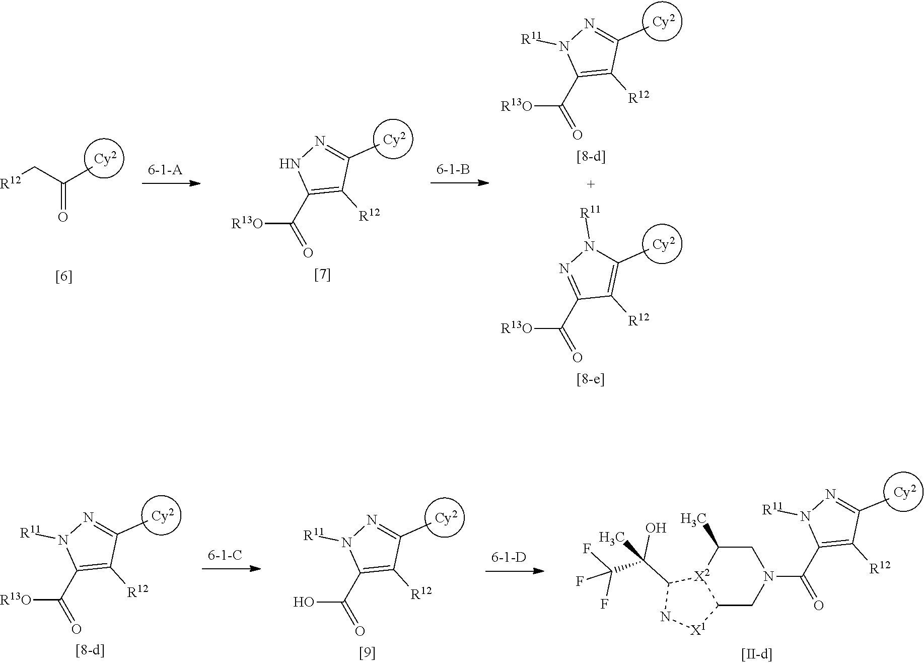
[R12]CC(C)=O.[R13O]C(C1=C([R12])C(C)=NN1)=O.[R13O]C(C1=C([R12])C(C)=NN1[R11])=O.[R13O]C(C1=NN([R11])C(C)=C1[R12])=O.[R13O]C(C1=C([R12])C(C)=NN1[R11])=O.OC(C1=C([R12])C(C)=NN1[R11])=O.N1(C(C2=C([R12])C(C)=NN2[R11])=O)CC(C)[X2]2C(C1)[X1]NC2C(C(F)(F)F)(O)C
